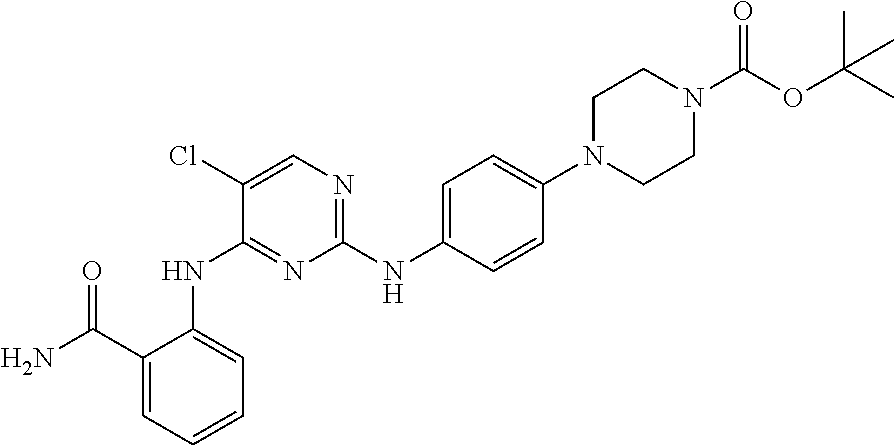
NC(C1=CC=CC=C1NC1=NC(NC2=CC=C(N3CCN(C(OC(C)(C)C)=O)CC3)C=C2)=NC=C1Cl)=O
